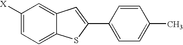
C1([X])=CC=C2C(=C1)C=C(C1=CC=C(C)C=C1)S2
